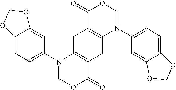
C12=CC=C(N3C4=C(CC5=C(C4)C(=O)OCN5C4=CC=C5C(=C4)OCO5)C(=O)OC3)C=C1OCO2
